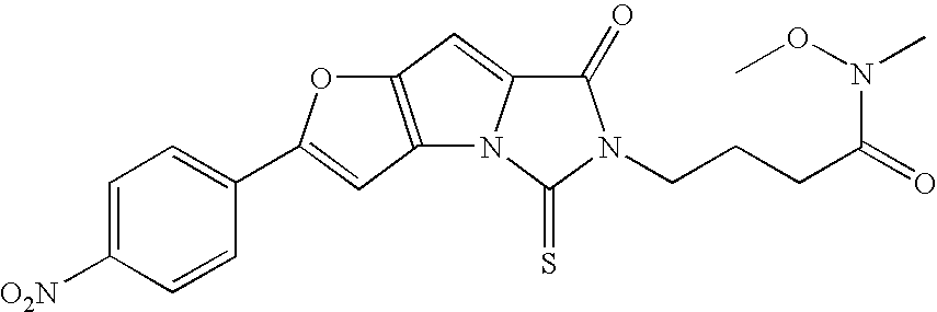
C1=C([O2N])C=CC(C2=CC3=C(C=C4N3C(=S)N(CCCC(=O)N(OC)C)C4=O)O2)=C1
